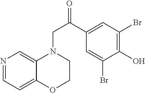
N1=CC=C2C(=C1)N(CC(C1=CC(Br)=C(O)C(Br)=C1)=O)CCO2
